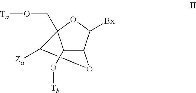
C1([Za])OC2C(O[Tb])C1(CO[Ta])OC2[Bx]
